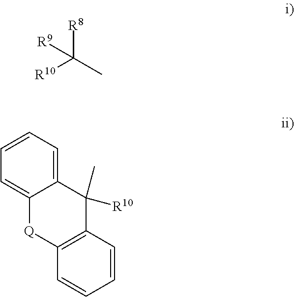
[R8]C(C)([R10])[R9].C1=CC=C2C(=C1)[Q]C1=C(C2([R10])C)C=CC=C1
